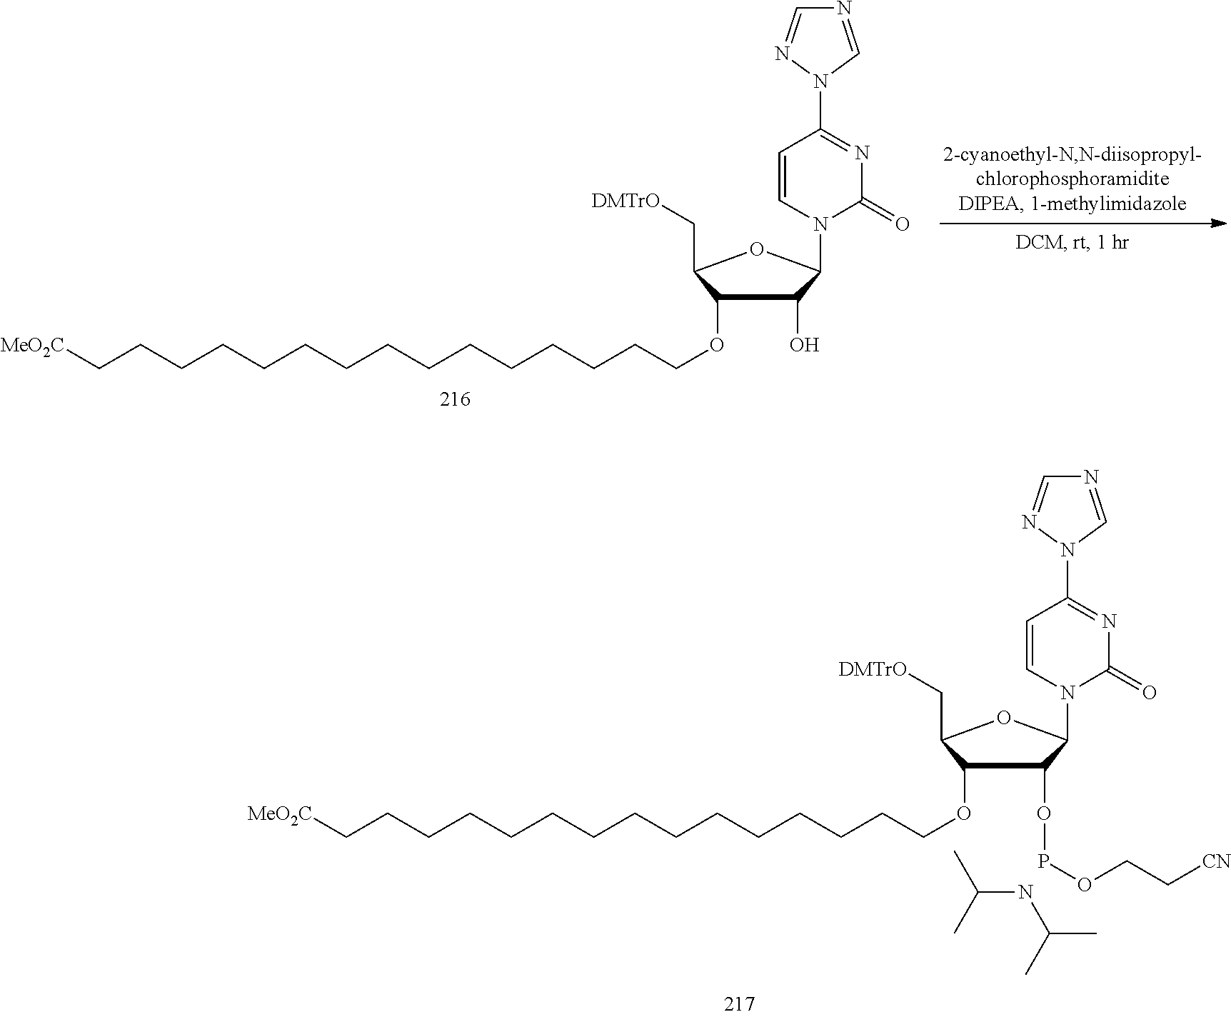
C1(O)C(OCCCCCCCCCCCCCCC[MeO2C])C(C[DMTrO])OC1N1C(=O)N=C(N2C=NC=N2)C=C1.C1(OPOCC[CN])C(OCCCCCCCCCCCCCCC[MeO2C])C(C[DMTrO])OC1N1C(=O)N=C(N2C=NC=N2)C=C1.N(C(C)C)C(C)C
